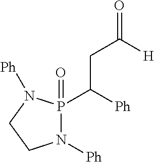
P1(C([Ph])CC(=O)[H])(=O)N([Ph])CCN1[Ph]
